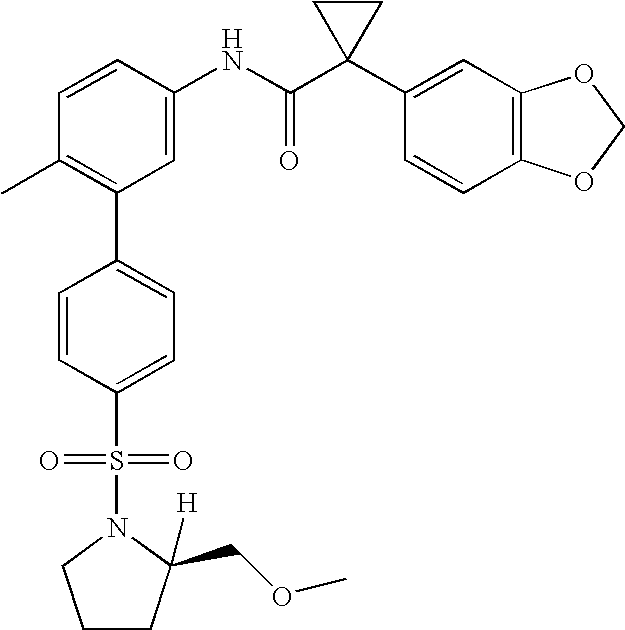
C1=CC(NC(C2(C3=CC4=C(C=C3)OCO4)CC2)=O)=CC(C2=CC=C(S(=O)(=O)N3C([H])(COC)CCC3)C=C2)=C1C
